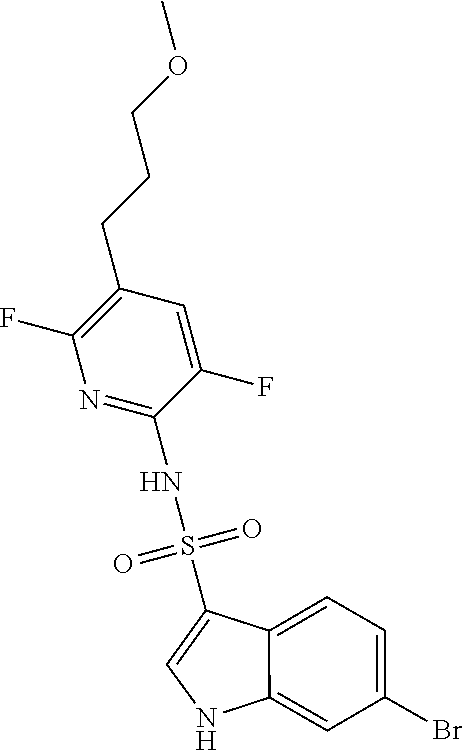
FC1=CC(CCCOC)=C(F)N=C1NS(C1=CNC2=CC(Br)=CC=C12)(=O)=O
